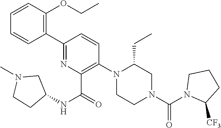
C1(C2=C(OCC)C=CC=C2)=NC(C(=O)NC2CN(C)CC2)=C(N2CCN(C(N3C([CF3])CCC3)=O)CC2CC)C=C1
